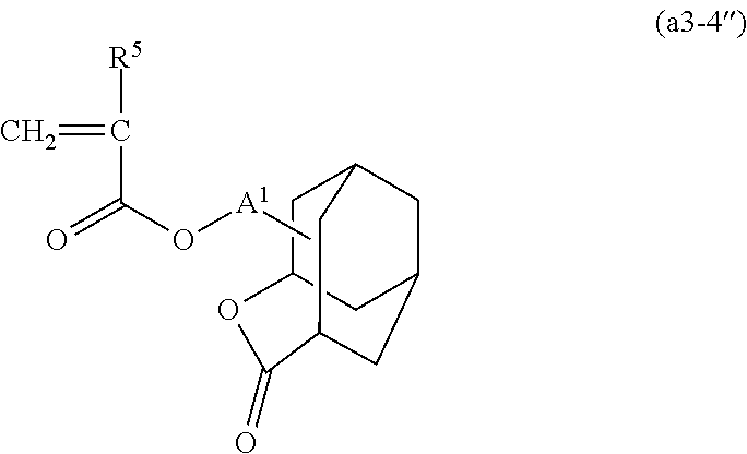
[A1](C)OC(=O)C(=C)[R5].C1C2CC3CC1CC(C3)C(=O)O2
